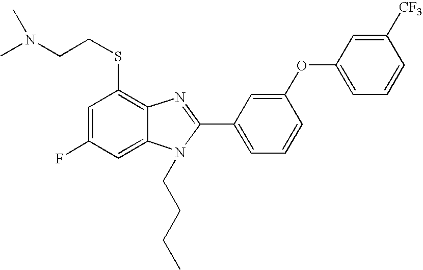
C1=C(F)C=C2C(=C1SCCN(C)C)N=C(C1=CC=CC(OC3=CC=CC([CF3])=C3)=C1)N2CCCC
